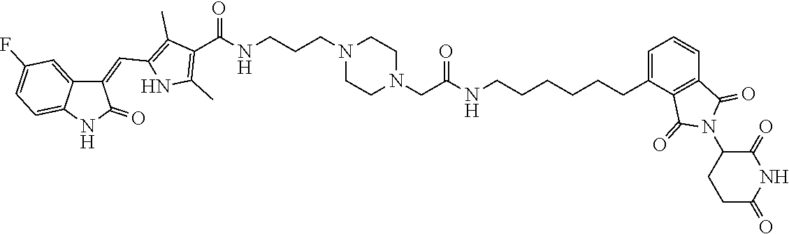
C1CN(CCCNC(C2=C(C)NC(C=C3C4=CC(F)=CC=C4NC3=O)=C2C)=O)CCN1CC(NCCCCCCC1=CC=CC2=C1C(=O)N(C1C(=O)NC(=O)CC1)C2=O)=O
